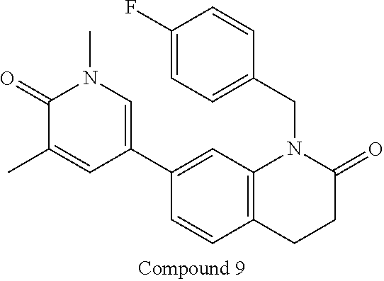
C1=CC2=C(C=C1C1=CN(C)C(=O)C(C)=C1)N(CC1=CC=C(F)C=C1)C(=O)CC2
